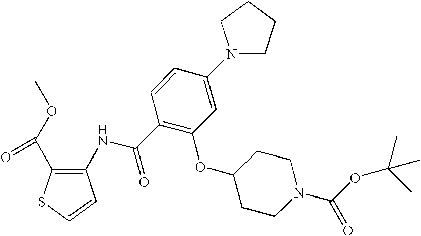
C1(NC(C2=C(OC3CCN(C(=O)OC(C)(C)C)CC3)C=C(N3CCCC3)C=C2)=O)=C(C(OC)=O)SC=C1
